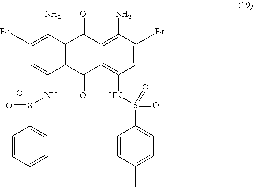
C12=C(C(NS(=O)C3=CC=C(C)C=C3)=CC(Br)=C1N)C(=O)C1=C(NS(C3=CC=C(C)C=C3)(=O)=O)C=C(Br)C(N)=C1C2=O.O
